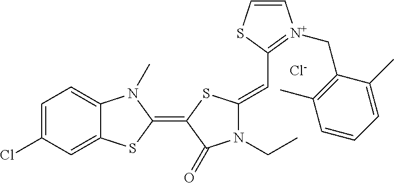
C1=C(Cl)C=C2C(=C1)N(C)C(=C1C(=O)N(CC)C(=CC3=[N+](CC4=C(C)C=CC=C4C)C=CS3)S1)S2.[Cl-]
